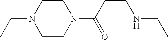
CCN1CCN(C(CCNCC)=O)CC1
